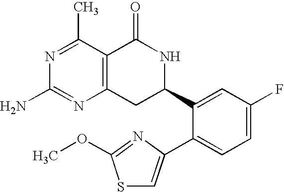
N1=C(C)C2=C(N=C1N)CC(C1=CC(F)=CC=C1C1=CSC(OC)=N1)NC2=O
